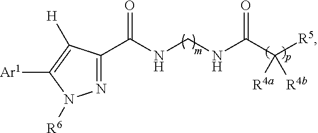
N1=C(C(NCNC(C([R4a])([R5])[R4b])=O)=O)C([H])=C([Ar1])N1[R6]
